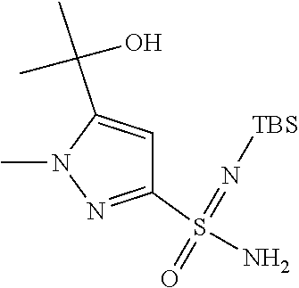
C1(S(=O)(=N[TBS])N)=NN(C)C(C(C)(O)C)=C1
